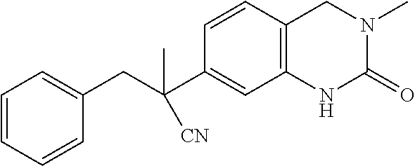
C1=CC=CC(CC(C2=CC3=C(C=C2)CN(C)C(=O)N3)(C)[CN])=C1
